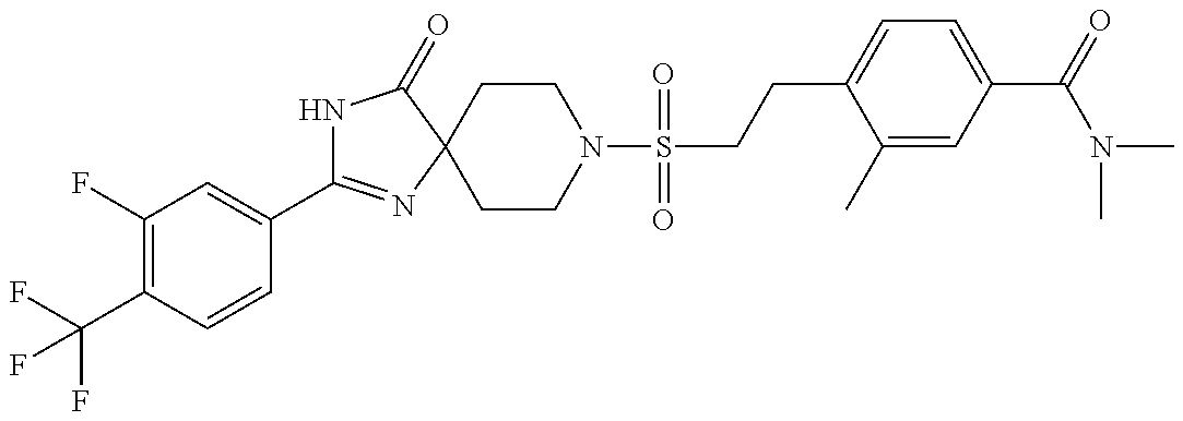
N1C(C2=CC(F)=C(C(F)(F)F)C=C2)=NC2(C1=O)CCN(S(CCC1=CC=C(C(N(C)C)=O)C=C1C)(=O)=O)CC2
